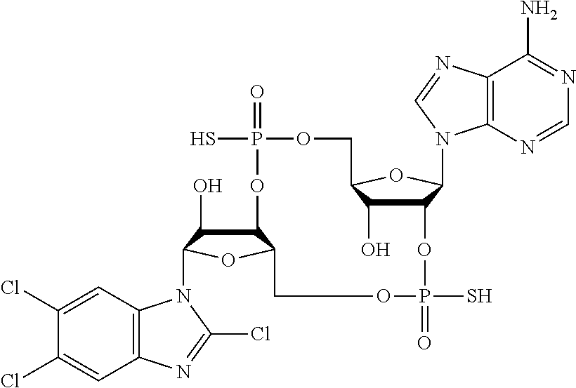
C12C(O)C(N3C4=C(C=C(Cl)C(Cl)=C4)N=C3Cl)OC1COP(=O)(S)OC1C(O)C(OC1N1C3=C(C(N)=NC=N3)N=C1)COP(=O)(S)O2
